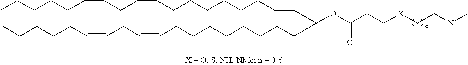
C(CCCCCC=CCCCCCCCC)CCC(CCCCCCCCC=CCC=CCCCCC)OC(CC[X]CCN(C)C)=O
